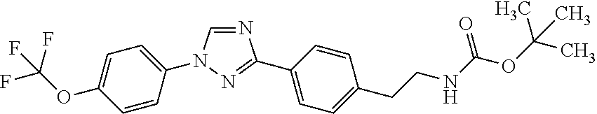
C1=NC(C2=CC=C(CCNC(=O)OC(C)(C)C)C=C2)=NN1C1=CC=C(OC(F)(F)F)C=C1
